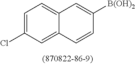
C1=C2C(=CC(Cl)=C1)C=CC([B(OH)2])=C2
